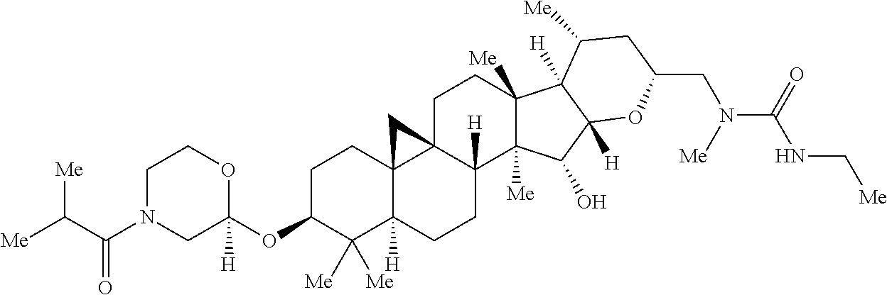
C1C(OC2([H])OCCN(C(C([Me])[Me])=O)C2)C([Me])([Me])C2([H])C3(C1)C1(C([H])(CC2)C2([Me])C([Me])(CC1)C1([H])C([Me])CC(CN(C(NC[Me])=O)[Me])OC1([H])C2O)C3
